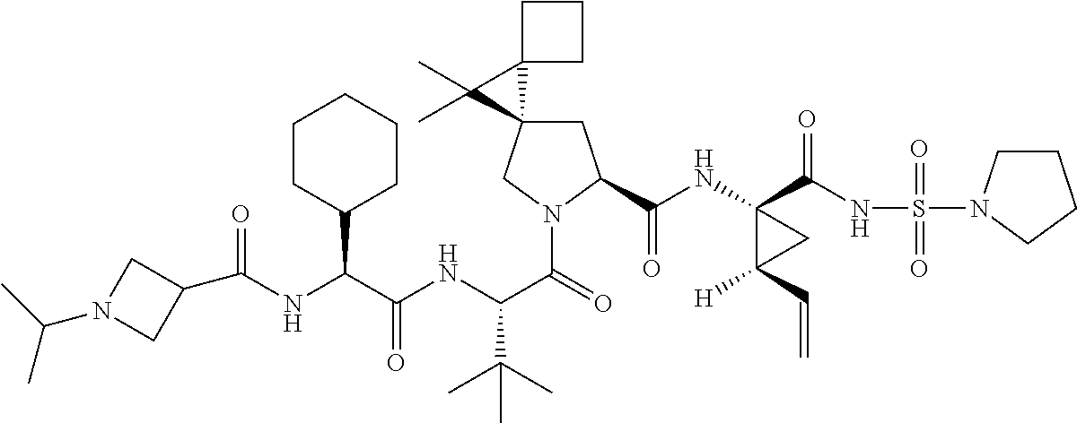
C1C2(CN(C(=O)C(NC(C(NC(=O)C3CN(C(C)C)C3)C3CCCCC3)=O)C(C)(C)C)C1C(NC1(C(NS(=O)(=O)N3CCCC3)=O)C([H])(C=C)C1)=O)C1(C2(C)C)CCC1
